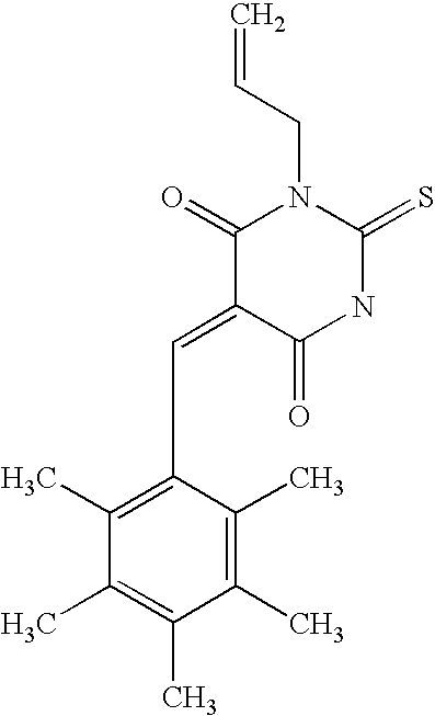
C1(=O)C(=CC2=C(C)C(C)=C(C)C(C)=C2C)C(=O)NC(=S)N1CC=C
